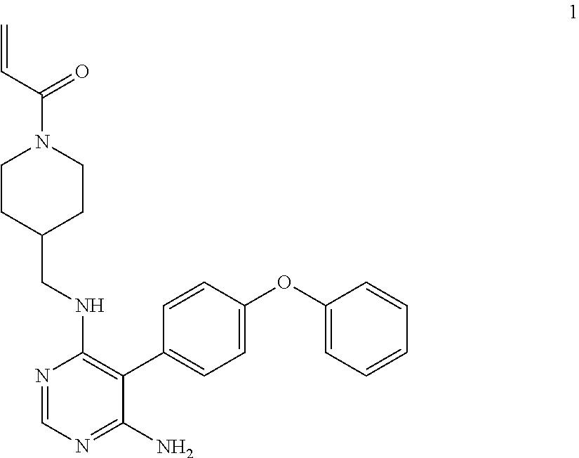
C=CC(N1CCC(CNC2=C(C3=CC=C(OC4=CC=CC=C4)C=C3)C(N)=NC=N2)CC1)=O
